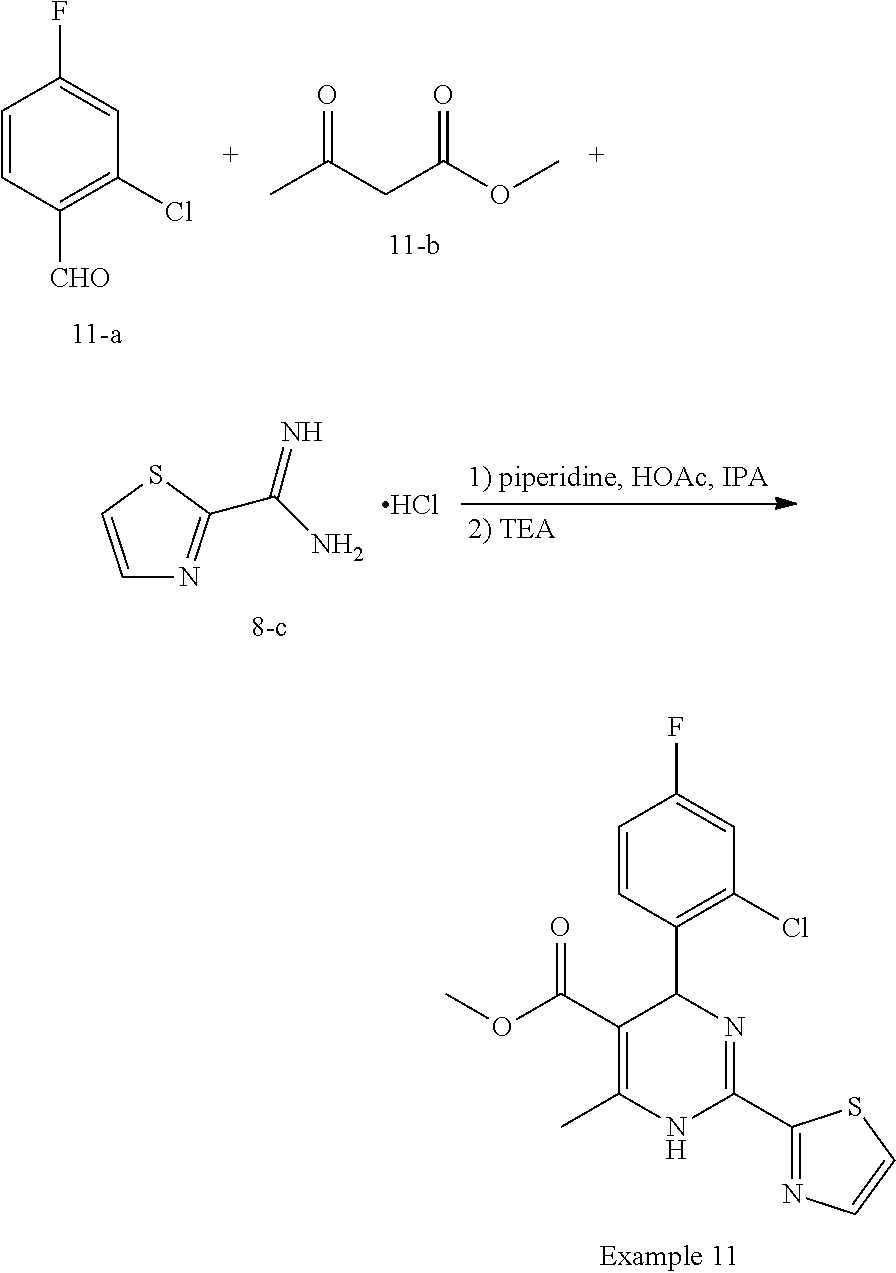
CC(CC(OC)=O)=O.C1=CC([CHO])=C(Cl)C=C1F.S1C=CN=C1C(N)=N.Cl.C1=CC(C2C(C(OC)=O)=C(C)NC(C3=NC=CS3)=N2)=C(Cl)C=C1F
